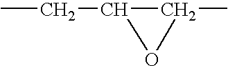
CCC1C(C)O1
